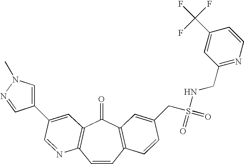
C1=CC2=C(C(=O)C3=C1N=CC(C1=CN(C)N=C1)=C3)C=C(CS(=O)(=O)NCC1=NC=CC(C(F)(F)F)=C1)C=C2
